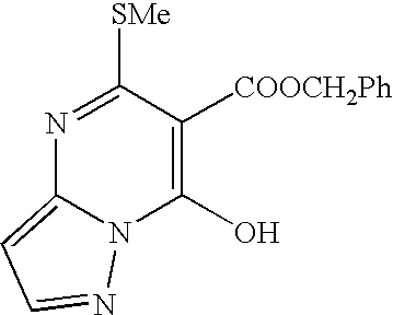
N1=C([SMe])C([COOCH2Ph])=C(O)N2C1=CC=N2
